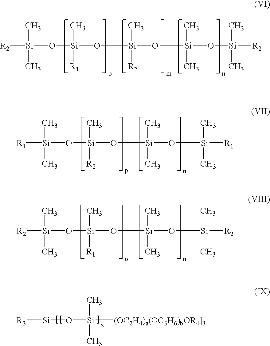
[R2][Si](O[Si](O[Si](O[Si](C)(C)O[Si](C)(C)[R2])(C)[R2])(C)[R1])(C)C.[R1][Si](O[Si](O[Si](O[Si](C)(C)[R1])(C)C)(C)[R2])(C)C.[R2][Si](O[Si](O[Si](O[Si](C)(C)[R2])(C)C)(C)[R1])(C)C.[R3][Si]O[Si](C)(C)[(OC2H4)a(OC3H6)bOR4]3]
